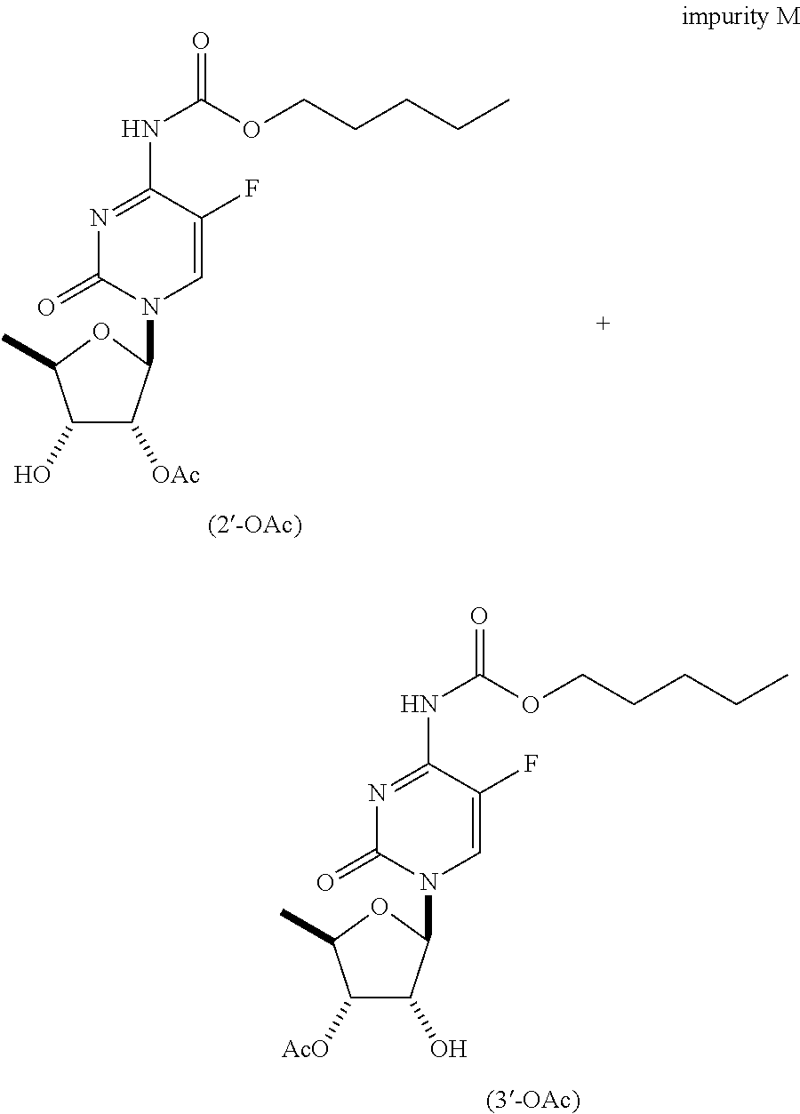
C(OCCCCC)(=O)NC1=NC(=O)N(C2C([OAc])C(O)C(C)O2)C=C1F.C(OCCCCC)(=O)NC1=NC(=O)N(C2C(O)C([AcO])C(C)O2)C=C1F
